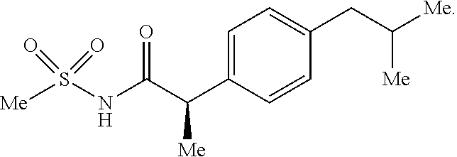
C1=C(C(C(NS([Me])(=O)=O)=O)[Me])C=CC(CC([Me])[Me])=C1
